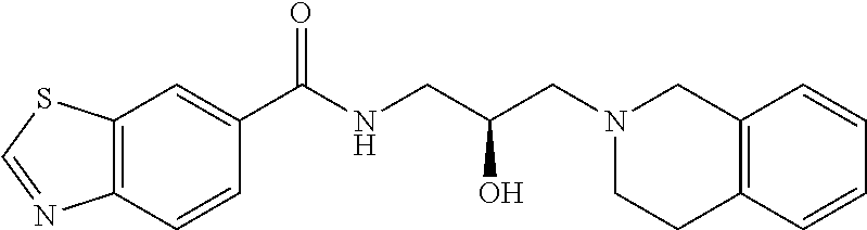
C1(C(NCC(CN2CC3=C(CC2)C=CC=C3)O)=O)=CC2=C(C=C1)N=CS2
